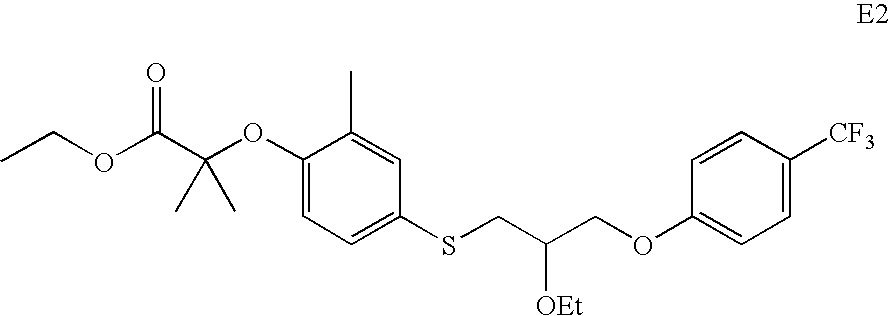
C(C(OC1=CC=C(SCC(COC2=CC=C([CF3])C=C2)[OEt])C=C1C)(C)C)(OCC)=O
